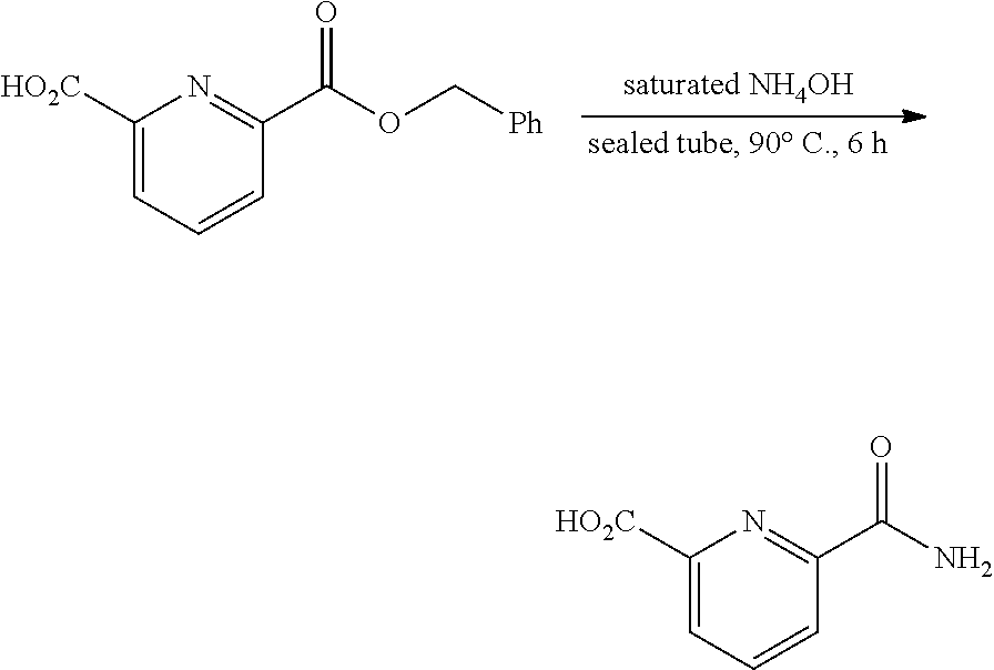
C1([HO2C])=CC=CC(C(OC[Ph])=O)=N1.C1([HO2C])=CC=CC(C(N)=O)=N1
